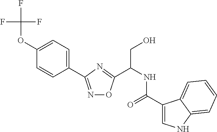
FC(F)(F)OC1=CC=C(C2=NOC(C(NC(C3=CNC4=CC=CC=C34)=O)CO)=N2)C=C1
